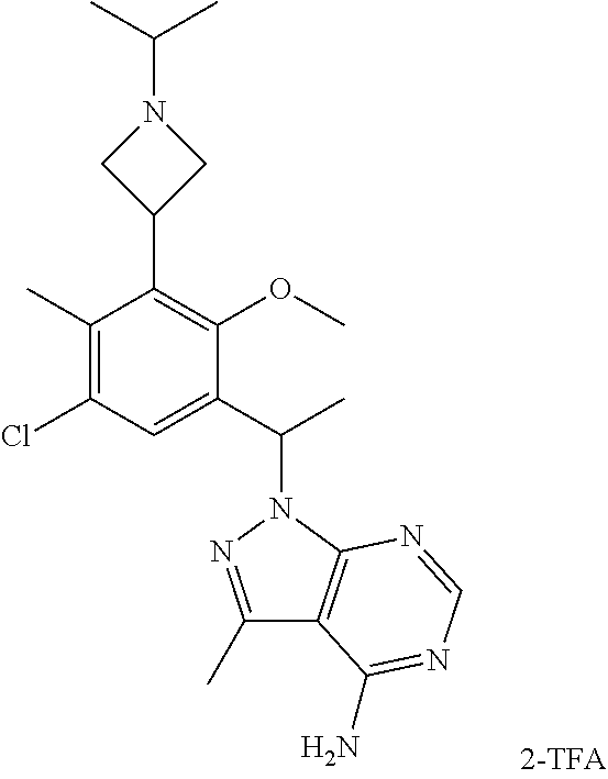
C1(C2=C(OC)C(C(N3N=C(C)C4=C3N=CN=C4N)C)=CC(Cl)=C2C)CN(C(C)C)C1
